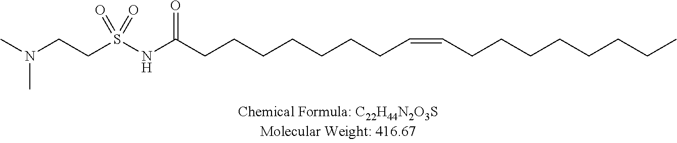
N(CCS(NC(CCCCCCCC=CCCCCCCCC)=O)(=O)=O)(C)C
